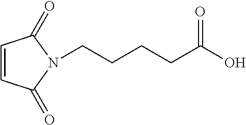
C1=CC(=O)N(CCCCC(O)=O)C1=O
